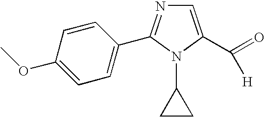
C1=C(C([H])=O)N(C2CC2)C(C2=CC=C(OC)C=C2)=N1
